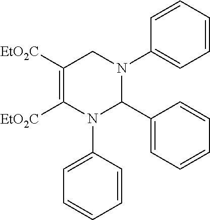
C1([EtO2C])=C([EtO2C])N(C2=CC=CC=C2)C(C2=CC=CC=C2)N(C2=CC=CC=C2)C1
